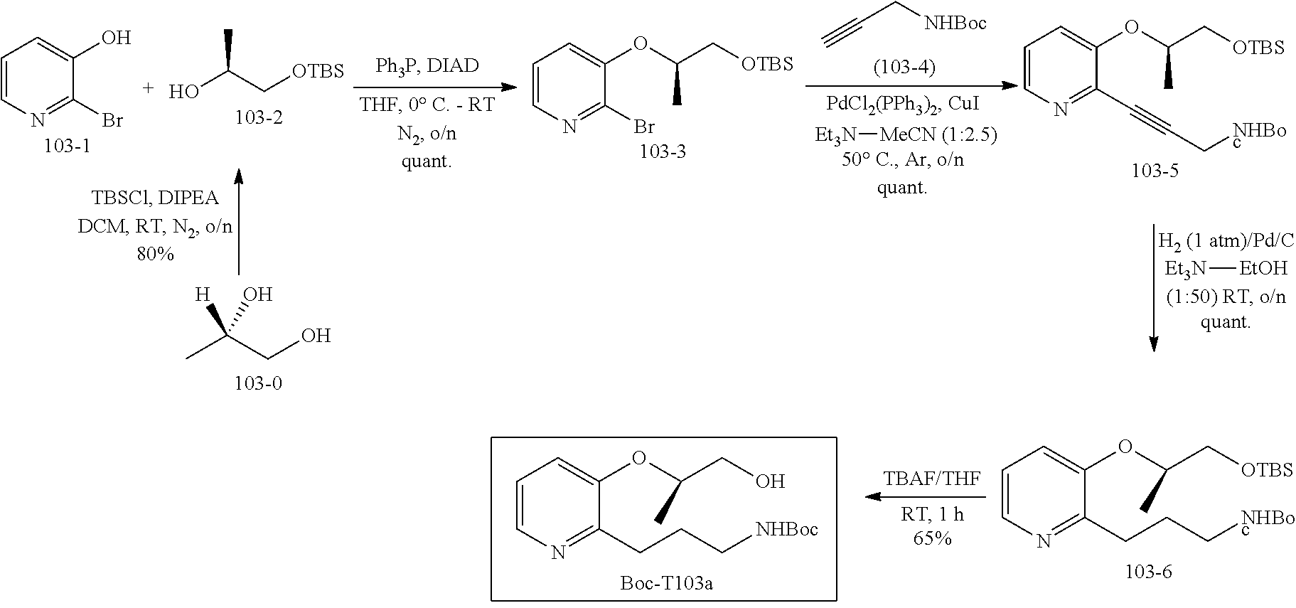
C1=CN=C(CCC[NHBoc])C(OC(C[OTBS])C)=C1.C1=CN=C(CCC[NHBoc])C(OC(CO)C)=C1.C#CC[NHBoc].[Et3N][EtOH].C1=CN=C(Br)C(O)=C1.OC(C[OTBS])C.C1=CN=C(Br)C(OC(C[OTBS])C)=C1.C1=CN=C(C#CC[NHBoc])C(OC(C[OTBS])C)=C1.CC(CO)(O)[H].[Et3N][MeCN (1:2.5)]
